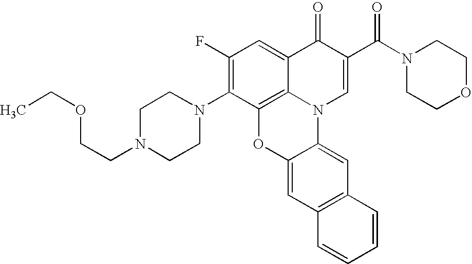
C1(F)=C(N2CCN(CCOCC)CC2)C2=C3C(=C1)C(=O)C(C(N1CCOCC1)=O)=CN3C1=CC3=C(C=C1O2)C=CC=C3
